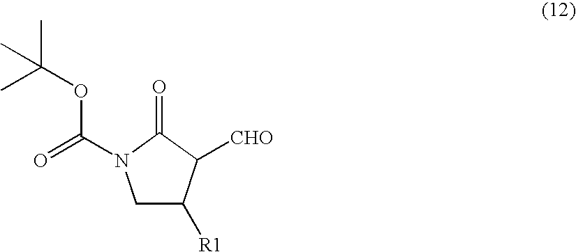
C1C([R1])C([CHO])C(=O)N1C(=O)OC(C)(C)C
